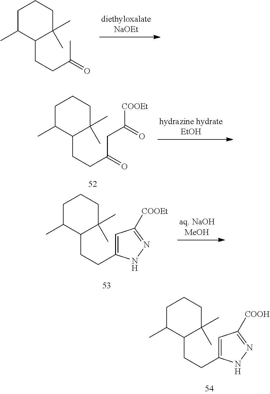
C1C(C)C(CCC(C)=O)C(C)(C)CC1.C1C(C)C(CCC(CC(=O)[COOEt])=O)C(C)(C)CC1.C1C(C)C(CCC2=CC([COOEt])=NN2)C(C)(C)CC1.C1C(C)C(CCC2=CC([COOH])=NN2)C(C)(C)CC1
